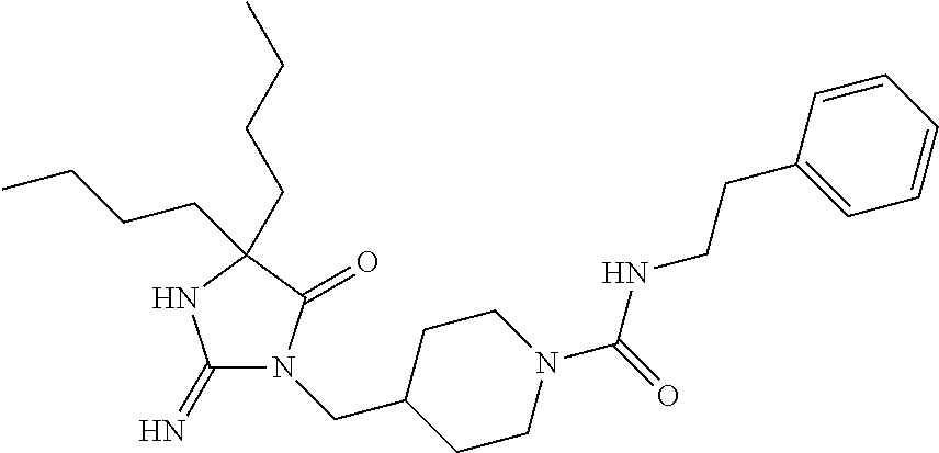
C1(=N)N(CC2CCN(C(NCCC3=CC=CC=C3)=O)CC2)C(=O)C(CCCC)(CCCC)N1
